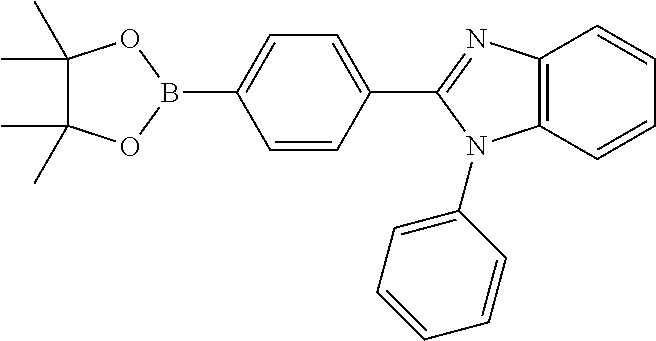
B1(C2=CC=C(C3=NC4=C(N3C3=CC=CC=C3)C=CC=C4)C=C2)OC(C)(C)C(C)(C)O1
